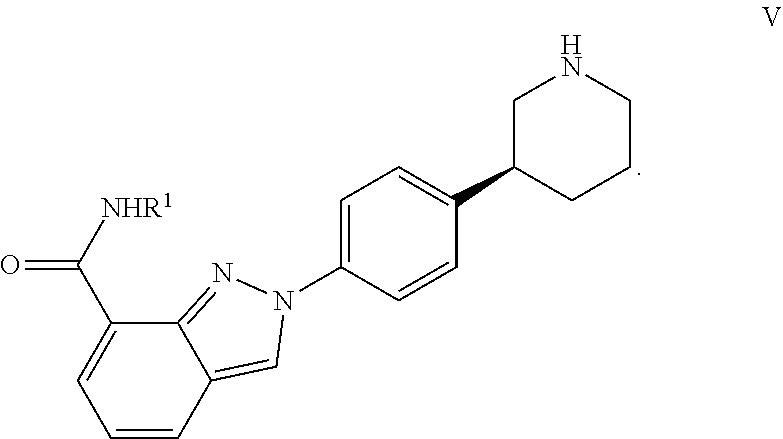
C1=CC2=CN(C3=CC=C(C4CCCNC4)C=C3)N=C2C(C(=O)[NHR1])=C1
